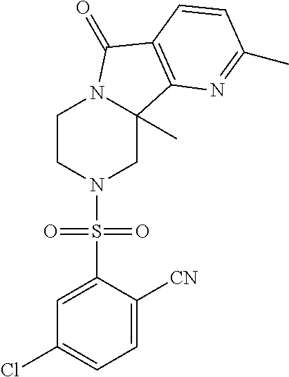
C1CN(S(C2=CC(Cl)=CC=C2[CN])(=O)=O)CC2(C)N1C(=O)C1=C2N=C(C)C=C1
